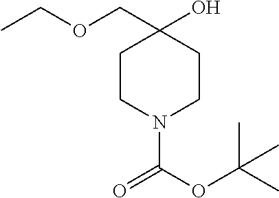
C1CN(C(OC(C)(C)C)=O)CCC1(COCC)O
